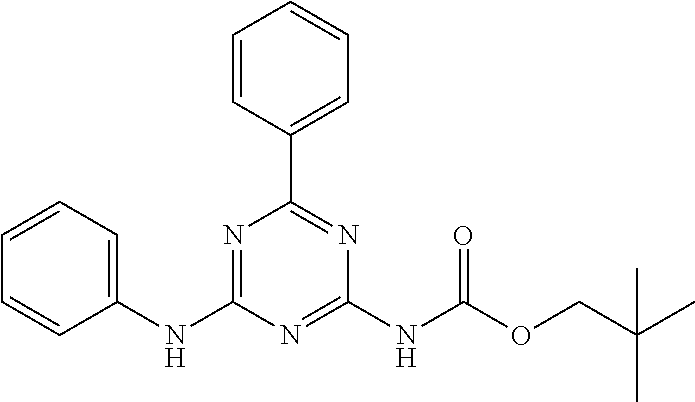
C1=CC(C2=NC(NC(OCC(C)(C)C)=O)=NC(NC3=CC=CC=C3)=N2)=CC=C1
